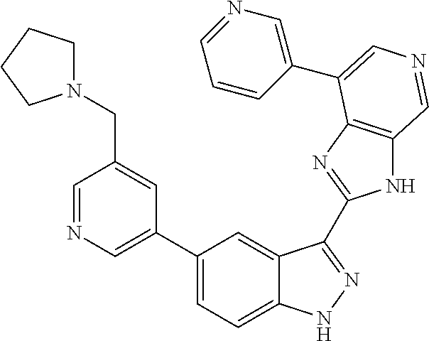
C1(C2=CN=CC(CN3CCCC3)=C2)=CC=C2C(=C1)C(C1=NC3=C(N1)C=NC=C3C1=CN=CC=C1)=NN2
